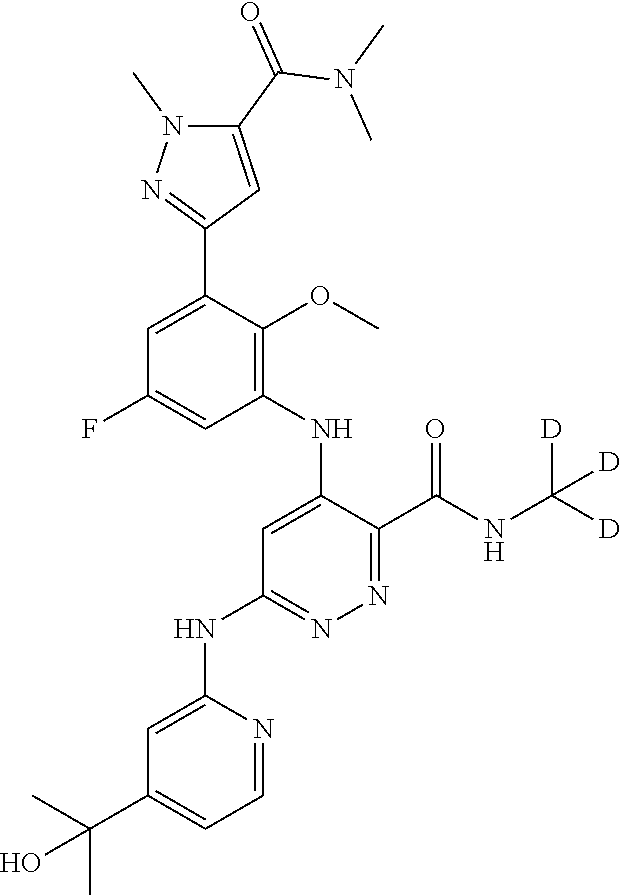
C1=C(F)C=C(C2=NN(C)C(C(=O)N(C)C)=C2)C(OC)=C1NC1=CC(NC2=CC(C(C)(C)O)=CC=N2)=NN=C1C(NC([D])([D])[D])=O
